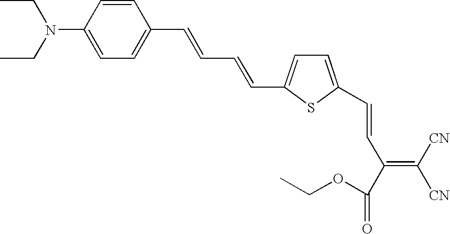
C1(N(CC)CC)=CC=C(C=CC=CC2=CC=C(C=CC(=C([CN])[CN])C(=O)OCC)S2)C=C1
